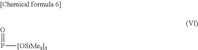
P([[OSiMe3]3])=O
